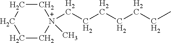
C1CC[N+](CCCCCCC)(C)CC1
